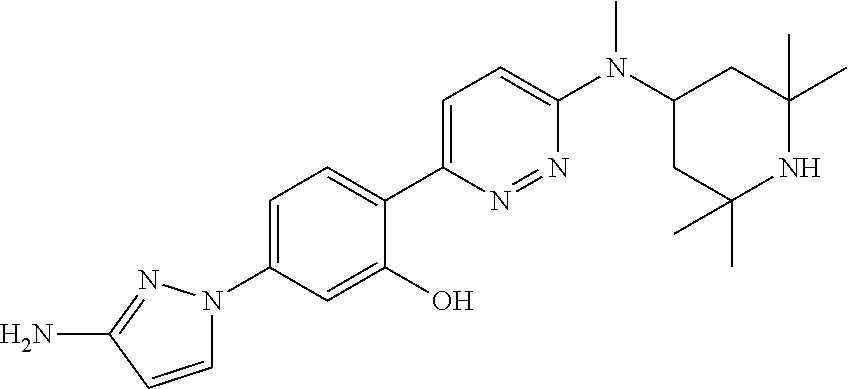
C1=C(N2C=CC(N)=N2)C=C(O)C(C2=CC=C(N(C3CC(C)(C)NC(C)(C)C3)C)N=N2)=C1
